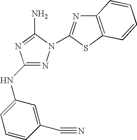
N1=C(NC2=CC=CC(C#N)=C2)N=C(N)N1C1=NC2=C(S1)C=CC=C2
